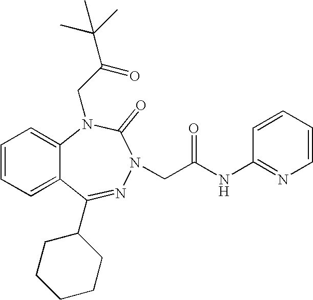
C1=CC=C2C(=C1)N(CC(C(C)(C)C)=O)C(=O)N(CC(NC1=NC=CC=C1)=O)N=C2C1CCCCC1
